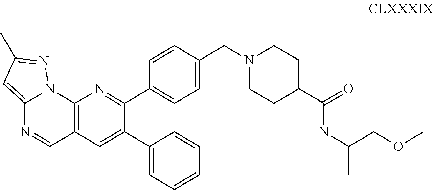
C12=CC(C)=NN1C1=C(C=N2)C=C(C2=CC=CC=C2)C(C2=CC=C(CN3CCC(C(NC(COC)C)=O)CC3)C=C2)=N1
